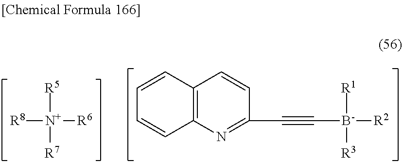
[R8][N+]([R5])([R7])[R6].C1(C#C[B-]([R2])([R1])[R3])=NC2=C(C=C1)C=CC=C2
